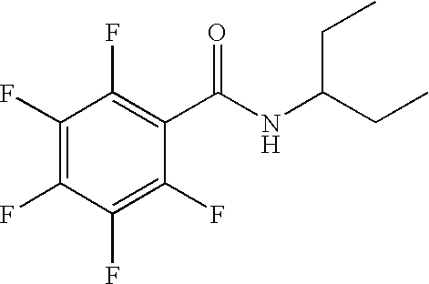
C1(F)=C(F)C(F)=C(F)C(C(NC(CC)CC)=O)=C1F
